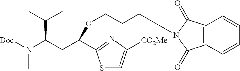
S1C=C([CO2Me])N=C1C(CC(N([Boc])C)C(C)C)OCCCN1C(=O)C2=C(C=CC=C2)C1=O
